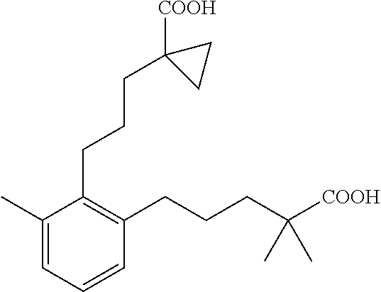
C1(C)=CC=CC(CCCC([COOH])(C)C)=C1CCCC1([COOH])CC1
